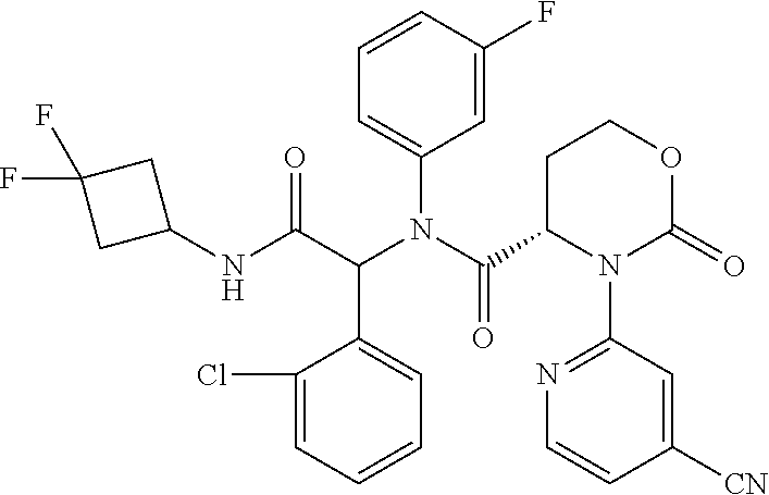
C1=CC(F)=CC(N(C(=O)C2N(C3=NC=CC([CN])=C3)C(=O)OCC2)C(C(NC2CC(F)(F)C2)=O)C2=CC=CC=C2Cl)=C1
